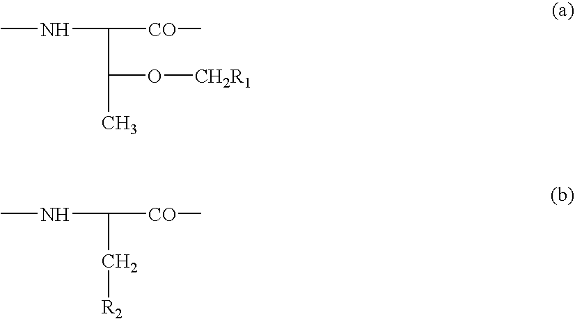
CNC(C(C)O[CH2R1])[CO]C.CNC(C[R2])[CO]C
